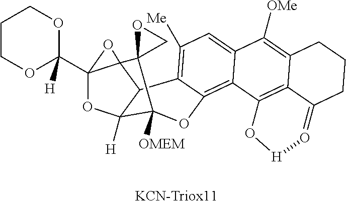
C1(C23OC4([H])C5C2(O3)C2(C4([OMEM])OC3=C4C(=CC([Me])=C53)C([OMe])=C3C5=C4O[H]O=C5CCC3)CO2)([H])OCCCO1
